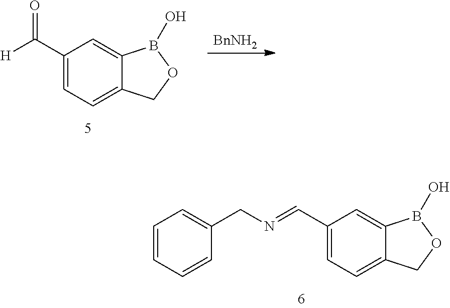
C1(C([H])=O)=CC=C2C(=C1)B(O)OC2.[BnNH2].C1(C=NCC2=CC=CC=C2)=CC=C2C(=C1)B(O)OC2
